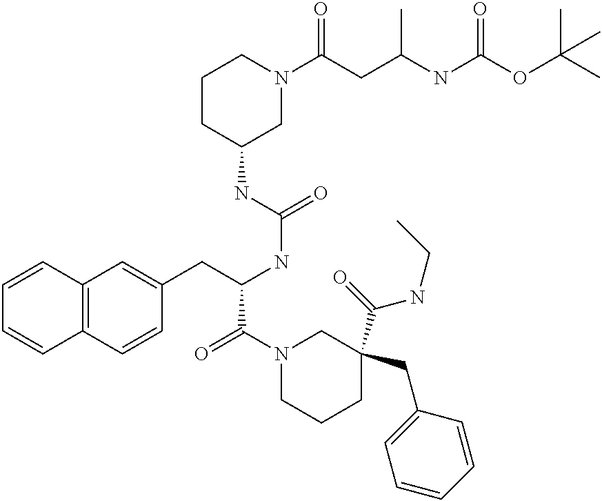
C1=CC2=C(C=C1)C=CC(CC(NC(=O)NC1CN(C(CC(NC(OC(C)(C)C)=O)C)=O)CCC1)C(N1CCCC(C(=O)NCC)(CC3=CC=CC=C3)C1)=O)=C2
